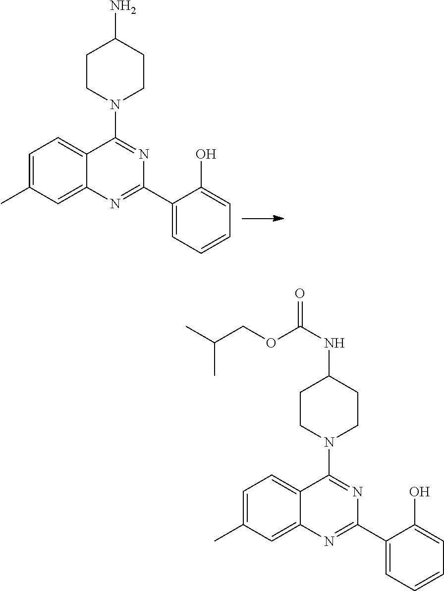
C1=C(C)C=C2C(=C1)C(N1CCC(N)CC1)=NC(C1=CC=CC=C1O)=N2.C1=C(C)C=C2C(=C1)C(N1CCC(NC(=O)OCC(C)C)CC1)=NC(C1=CC=CC=C1O)=N2
